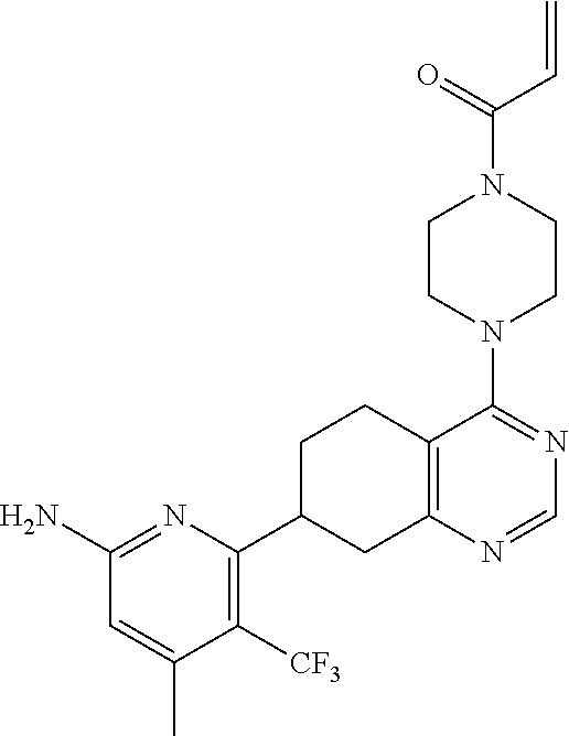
C1(C2=C([CF3])C(C)=CC(N)=N2)CC2=C(CC1)C(N1CCN(C(=O)C=C)CC1)=NC=N2
